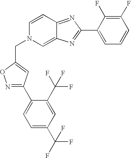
C1=CC2=NC(C3=CC=CC(F)=C3F)=NC2=CN1CC1=CC(C2=CC=C(C(F)(F)F)C=C2C(F)(F)F)=NO1
